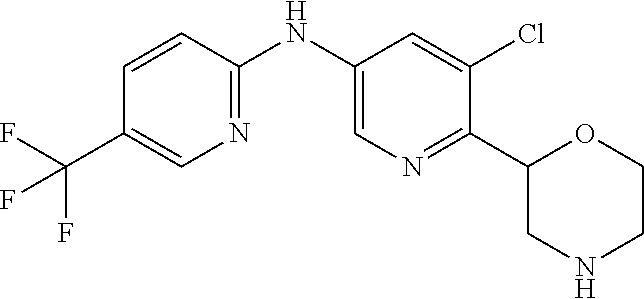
C1=CC(NC2=CN=C(C3CNCCO3)C(Cl)=C2)=NC=C1C(F)(F)F
